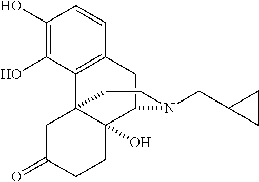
C1(O)=C(O)C2=C(C=C1)CC1C3(O)C2(CC(=O)CC3)CCN1CC1CC1
